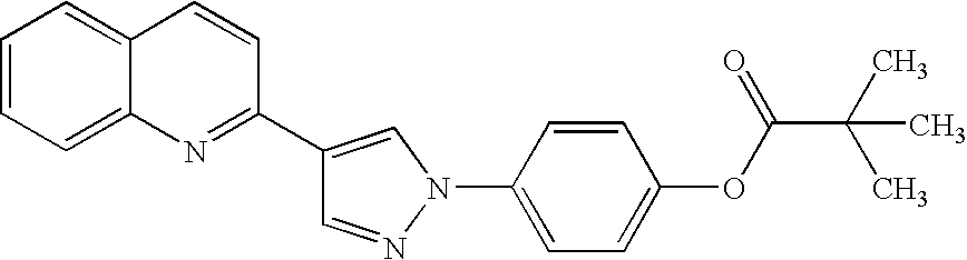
C1=NN(C2=CC=C(OC(=O)C(C)(C)C)C=C2)C=C1C1=NC2=CC=CC=C2C=C1
